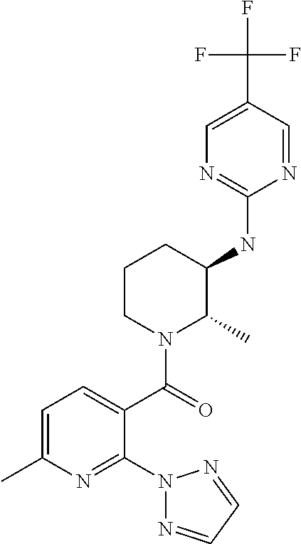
C1(NC2C(C)N(C(=O)C3=CC=C(C)N=C3N3N=CC=N3)CCC2)=NC=C(C(F)(F)F)C=N1
